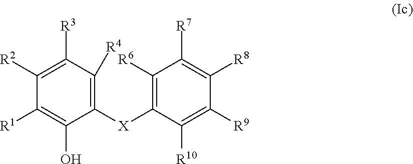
C1([R3])=C([R2])C([R1])=C(O)C([X]C2=C([R6])C([R7])=C([R8])C([R9])=C2[R10])=C1[R4]
